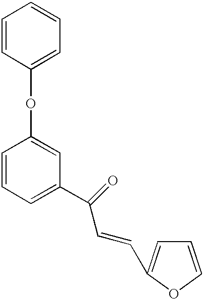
C1=CC=C(C(C=CC2=CC=CO2)=O)C=C1OC1=CC=CC=C1
